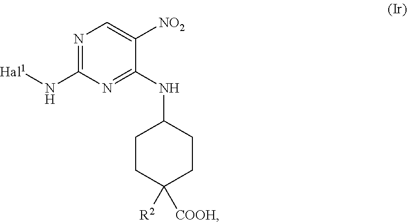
N1=C(N[Hal1])N=C(NC2CCC([R2])([COOH])CC2)C([NO2])=C1
